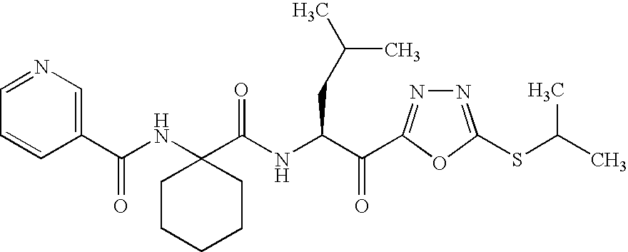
C1=NC=C(C(NC2(C(NC(C(=O)C3=NN=C(SC(C)C)O3)CC(C)C)=O)CCCCC2)=O)C=C1
